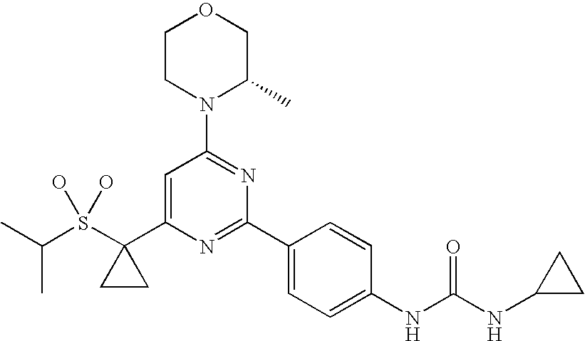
C(S(C1(C2=CC(N3C(C)COCC3)=NC(C3=CC=C(NC(NC4CC4)=O)C=C3)=N2)CC1)(O)O)(C)C
